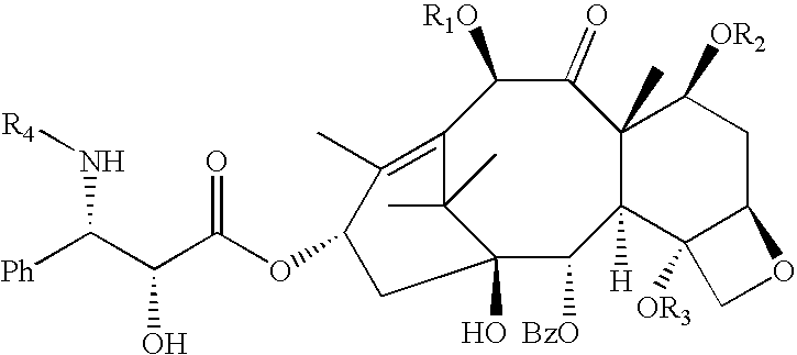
C12=C(C)C(OC(C(C([Ph])N[R4])O)=O)CC(O)(C1(C)C)C([BzO])C1([H])C(C)(C(=O)C2[R1O])C([OR2])CC2C1([OR3])CO2
